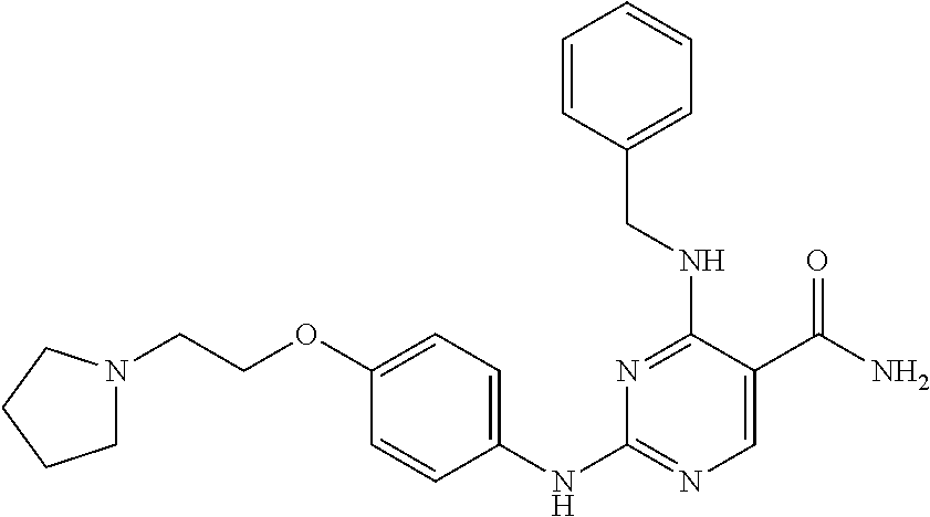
N1=C(NCC2=CC=CC=C2)C(C(N)=O)=CN=C1NC1=CC=C(OCCN2CCCC2)C=C1
